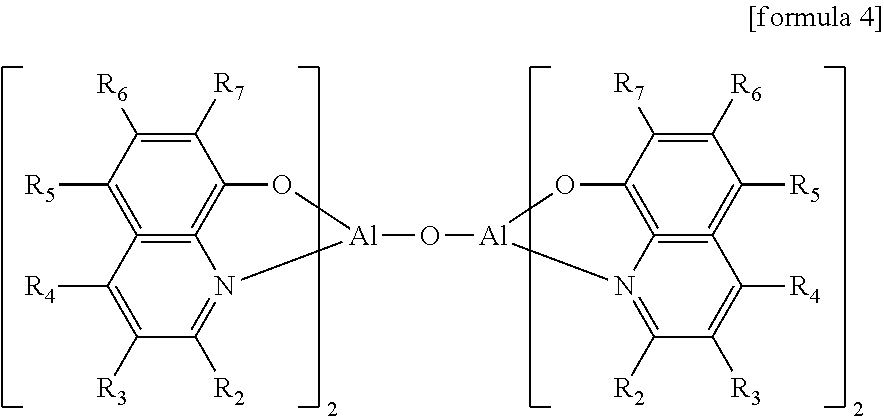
C1([R7])=C([R6])C([R5])=C2=C3=C1O[Al](O[Al]1OC4=C5=C(=C([R5])C([R6])=C4[R7])C([R4])=C([R3])C([R2])=N15)N3=C([R2])C([R3])=C2[R4]
